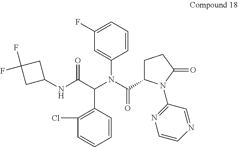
C1(Cl)=C(C(C(NC2CC(F)(F)C2)=O)N(C(C2CCC(=O)N2C2=NC=CN=C2)=O)C2=CC(F)=CC=C2)C=CC=C1
